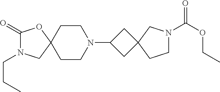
C1(=O)N(CCC)CC2(O1)CCN(C1CC3(C1)CN(C(OCC)=O)CC3)CC2
